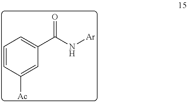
C1=CC([Ac])=CC(C(N[Ar])=O)=C1
